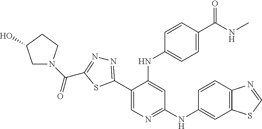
N1=C(C2=CN=C(NC3=CC4=C(C=C3)N=CS4)C=C2NC2=CC=C(C(NC)=O)C=C2)SC(C(=O)N2CC(O)CC2)=N1
